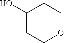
C1(O)CCOCC1
